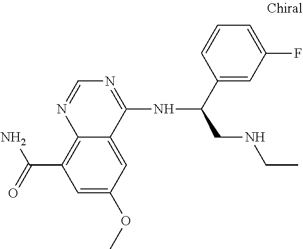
C(C1=C2C(=CC(OC)=C1)C(NC(C1=CC(F)=CC=C1)CNCC)=NC=N2)(=O)N
